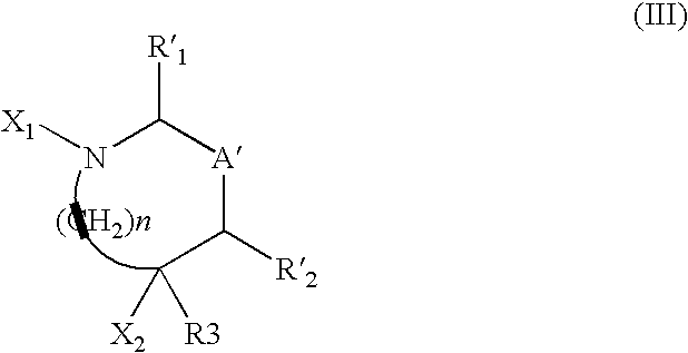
N(C([A]C(C([R3])[X2])[R2])[R1])[X1]
